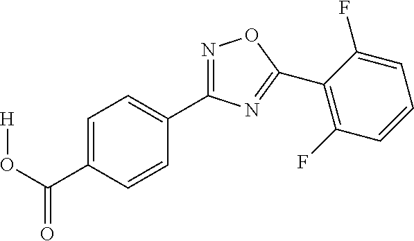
[H]OC(C1=CC=C(C2=NOC(C3=C(F)C=CC=C3F)=N2)C=C1)=O
